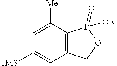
C1=C([Me])C2=C(C=C1[TMS])COP2(=O)[OEt]
